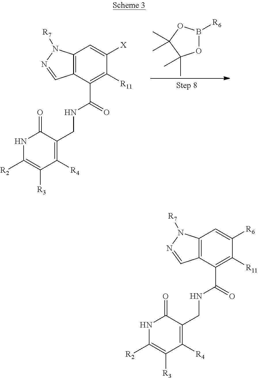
C12=C(C=C([X])C([R11])=C1C(=O)NCC1=C([R4])C([R3])=C([R2])NC1=O)N([R7])N=C2.O1B([R6])OC(C)(C)C1(C)C.C12=C(C=C([R6])C([R11])=C1C(=O)NCC1=C([R4])C([R3])=C([R2])NC1=O)N([R7])N=C2
